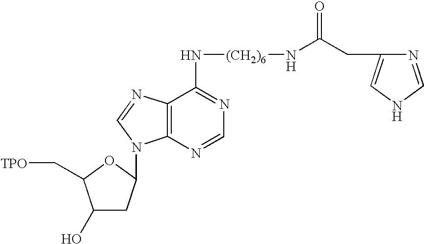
C(CC1=CNC=N1)(=O)N[(CH2)6]NC1=NC=NC2=C1N=CN2C1CC(O)C(C[TPO])O1
